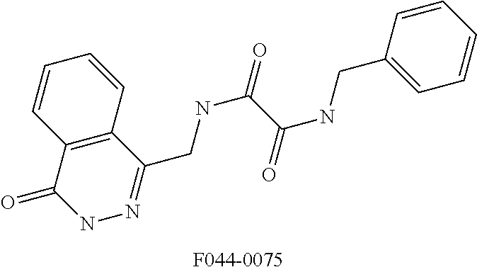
C12=C(C(=O)NN=C1CNC(=O)C(NCC1=CC=CC=C1)=O)C=CC=C2
